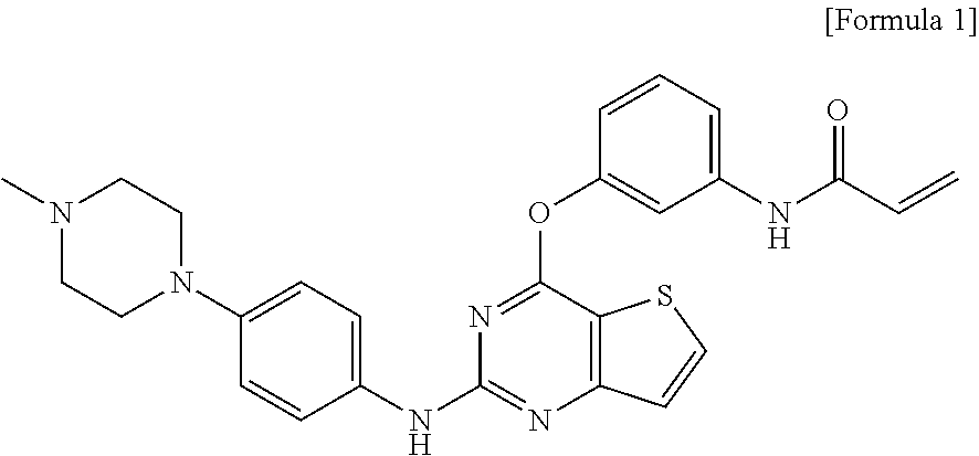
C12=C(C=CS1)N=C(NC1=CC=C(N3CCN(C)CC3)C=C1)N=C2OC1=CC(NC(C=C)=O)=CC=C1
